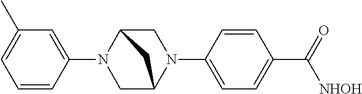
C1(N2CC3N(C4=CC=C(C([NHOH])=O)C=C4)CC2C3)=CC(C)=CC=C1
